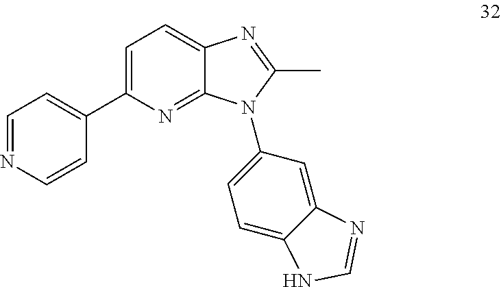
C1=C(C2=CC=NC=C2)N=C2C(=C1)N=C(C)N2C1=CC=C2C(=C1)N=CN2
